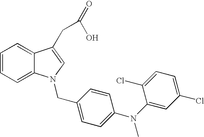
C1=CC=C2C(=C1)C(CC(=O)O)=CN2CC1=CC=C(N(C2=CC(Cl)=CC=C2Cl)C)C=C1
